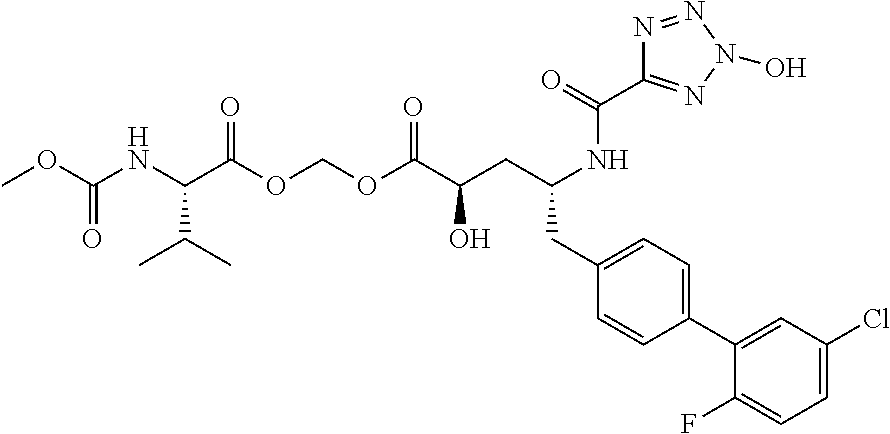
O(C(C(CC(NC(C1=NN(O)N=N1)=O)CC1=CC=C(C2=CC(Cl)=CC=C2F)C=C1)O)=O)COC(C(NC(OC)=O)C(C)C)=O
